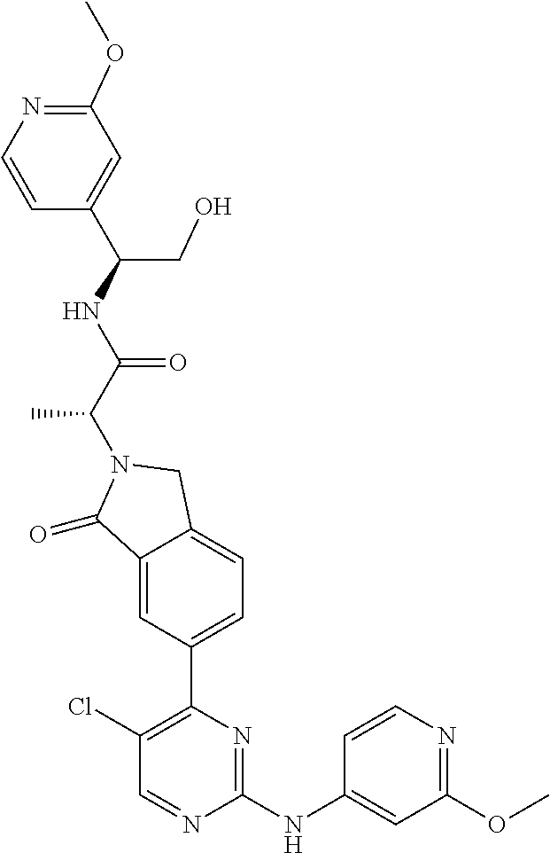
C1(=O)C2=CC(C3=C(Cl)C=NC(NC4=CC(OC)=NC=C4)=N3)=CC=C2CN1C(C(=O)NC(C1=CC(OC)=NC=C1)CO)C
